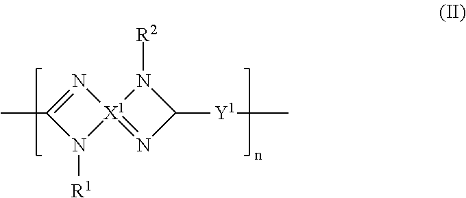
N1=C(C)N([R1])[X1]12=NC([Y1]C)N2[R2]
